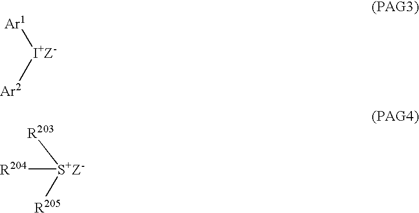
[Ar1][I+Z-][Ar2].[S+Z-]([R204])([R205])[R203]
